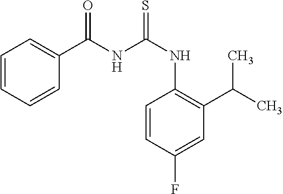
C1=C(C(NC(NC2=C(C(C)C)C=C(F)C=C2)=S)=O)C=CC=C1
